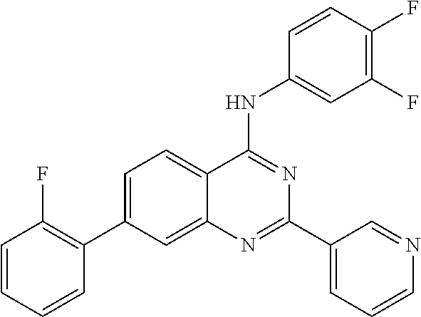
C1=C(C2=C(F)C=CC=C2)C=C2C(=C1)C(NC1=CC(F)=C(F)C=C1)=NC(C1=CC=CN=C1)=N2
